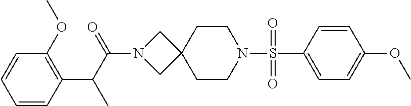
C(N1CC2(C1)CCN(S(C1=CC=C(OC)C=C1)(=O)=O)CC2)(C(C)C1=C(OC)C=CC=C1)=O
